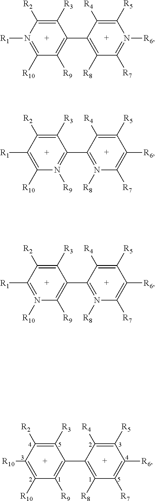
[R3]C1=C([R2])N([R1])=C([R10])C([R9])=C1C1=C([R8])C([R7])=N([R6])C([R5])=C1[R4].[R3]C1=C([R2])C([R1])=C([R10])N([R9])=C1C1=N([R8])C([R7])=C([R6])C([R5])=C1[R4].[R3]C1=C([R2])C([R1])=N([R10])C([R9])=C1C1=N([R8])C([R7])=C([R6])C([R5])=C1[R4].C1([R3])=C([R2])C([R10])=C([R10])C([R9])=C1C1=C([R8])C([R7])=C([R6])C([R5])=C1[R4]
